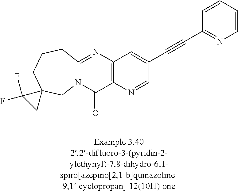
N12C(=NC3=C(C1=O)N=CC(C#CC1=NC=CC=C1)=C3)CCCC1(C2)C(F)(F)C1
